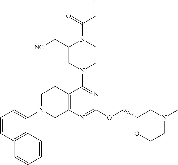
C1(C[NC])CN(C2=NC(OCC3OCCN(C)C3)=NC3=C2CCN(C2=CC=CC4=C2C=CC=C4)C3)CCN1C(=O)C=C
